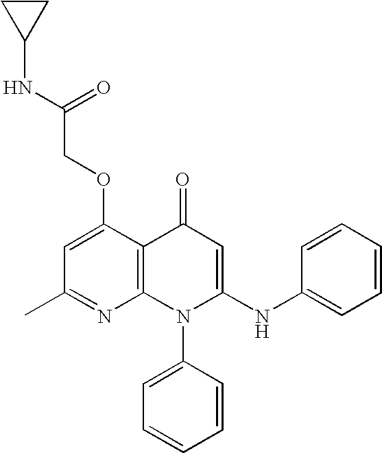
C1(C)=NC2=C(C(OCC(NC3CC3)=O)=C1)C(=O)C=C(NC1=CC=CC=C1)N2C1=CC=CC=C1
